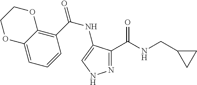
C1=C2C(=C(C(NC3=CNN=C3C(NCC3CC3)=O)=O)C=C1)OCCO2
